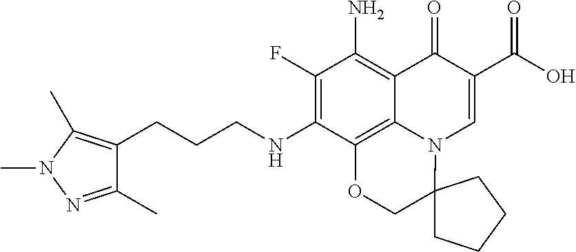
C1(F)=C(NCCCC2=C(C)N(C)N=C2C)C2=C3C(=C1N)C(=O)C(C(O)=O)=CN3C1(CO2)CCCC1
